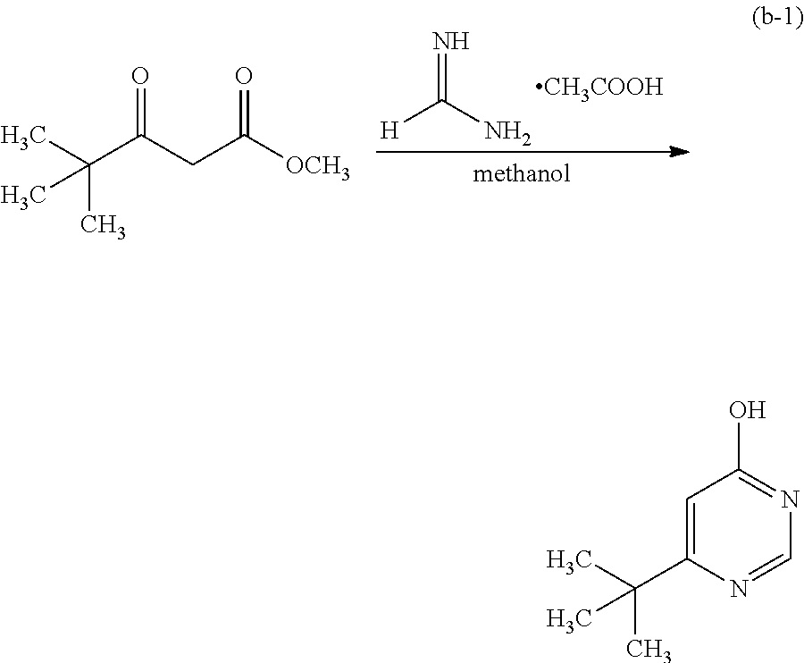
[H]C(N)=N.[CH3COOH].C(C(CC([OCH3])=O)=O)(C)(C)C.C(C1=CC(O)=NC=N1)(C)(C)C
